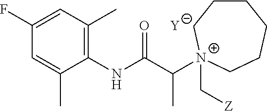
[Y].C1=C(C)C(NC(C([N+]2(C[Z])CCCCCC2)C)=O)=C(C)C=C1F
